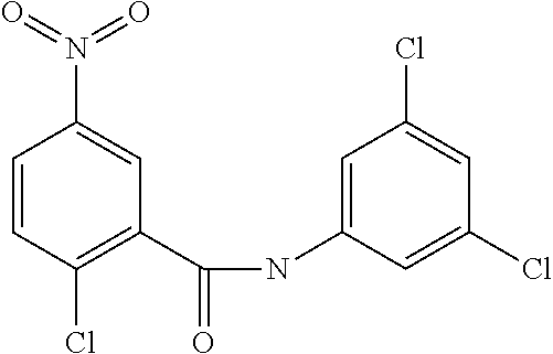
C(NC1=CC(Cl)=CC(Cl)=C1)(=O)C1=C(Cl)C=CC(N(=O)=O)=C1
